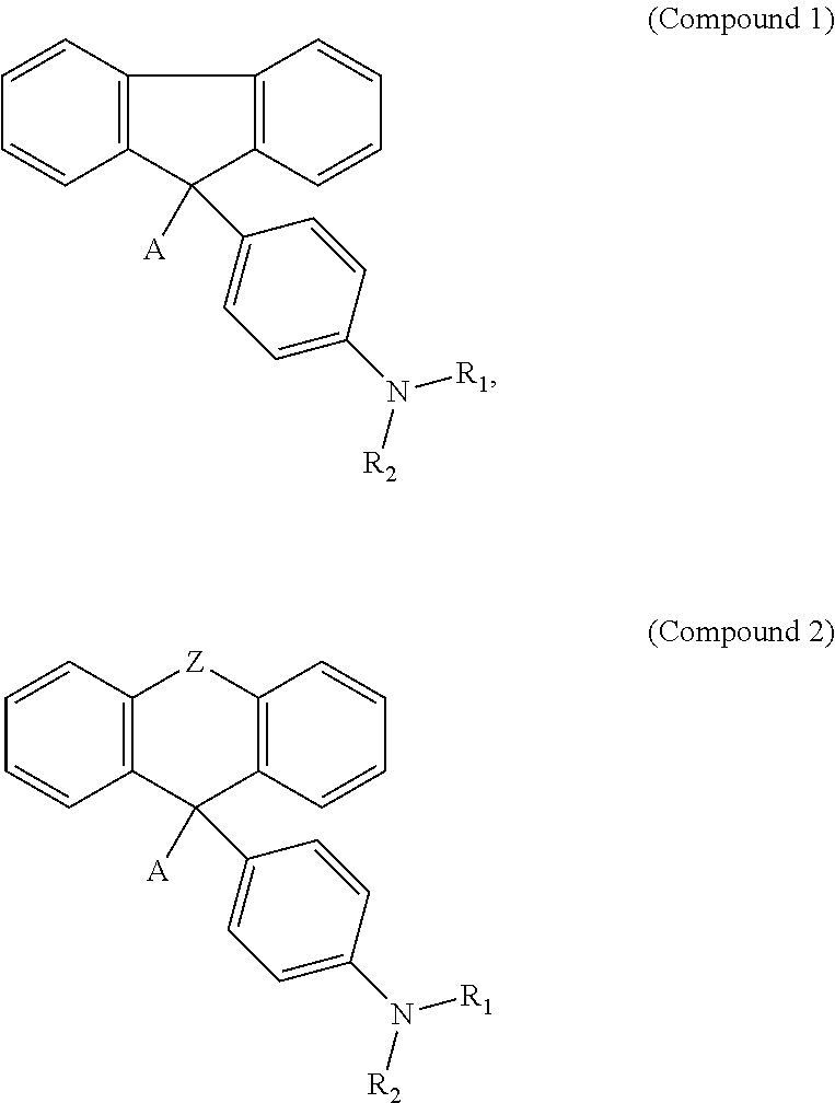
C12=C(C([A])(C3=CC=C(N([R1])[R2])C=C3)C3=C1C=CC=C3)C=CC=C2.C12=C(C([A])(C3=CC=C(N([R1])[R2])C=C3)C3=C(C=CC=C3)[Z]1)C=CC=C2
